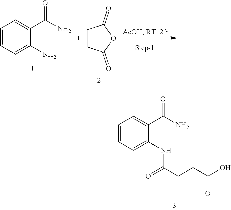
C1=CC=C(NC(CCC(O)=O)=O)C(C(N)=O)=C1.C1=CC=C(N)C(C(N)=O)=C1.C1CC(=O)OC1=O
